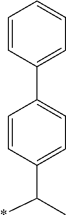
C1=CC(C(*)C)=CC=C1C1=CC=CC=C1
